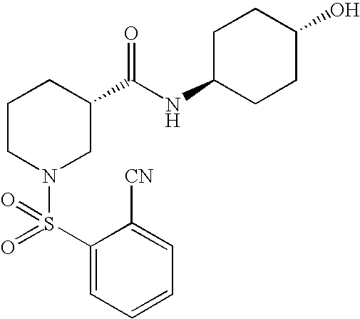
C1=C([CN])C(S(=O)(N2CC(C(NC3CCC(O)CC3)=O)CCC2)=O)=CC=C1
